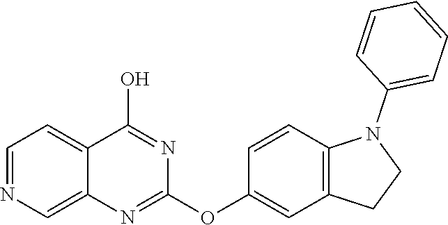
C1=NC=C2C(=C1)C(O)=NC(OC1=CC3=C(C=C1)N(C1=CC=CC=C1)CC3)=N2
